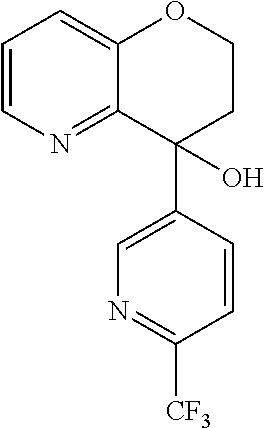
C1=CN=C2C(=C1)OCCC2(C1=CN=C([CF3])C=C1)O
